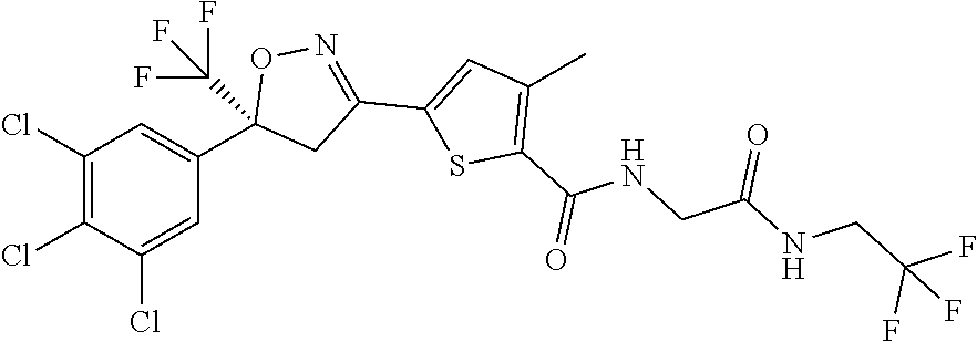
C1(Cl)=C(Cl)C(Cl)=CC(C2(C(F)(F)F)CC(C3=CC(C)=C(C(NCC(NCC(F)(F)F)=O)=O)S3)=NO2)=C1
